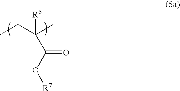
[R6]C(C(O[R7])=O)(C)CC
